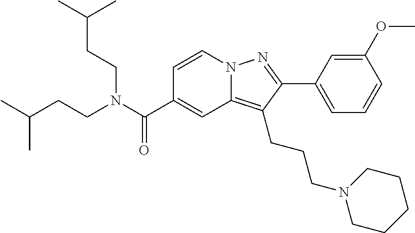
C1=CN2C(=C(CCCN3CCCCC3)C(C3=CC=CC(OC)=C3)=N2)C=C1C(N(CCC(C)C)CCC(C)C)=O
